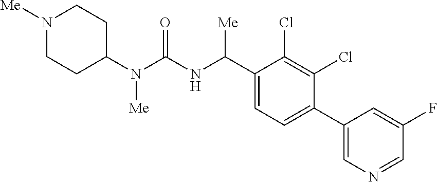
C1(N(C(NC(C2=CC=C(C3=CN=CC(F)=C3)C(Cl)=C2Cl)[Me])=O)[Me])CCN([Me])CC1
